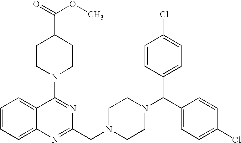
C1(N2CCC(C(OC)=O)CC2)=NC(CN2CCN(C(C3=CC=C(Cl)C=C3)C3=CC=C(Cl)C=C3)CC2)=NC2=CC=CC=C12
